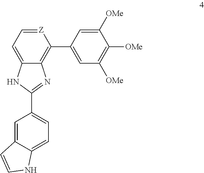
C12=CC=[Z]C(C3=CC([OMe])=C([OMe])C([OMe])=C3)=C1N=C(C1=CC=C3C(=C1)C=CN3)N2
